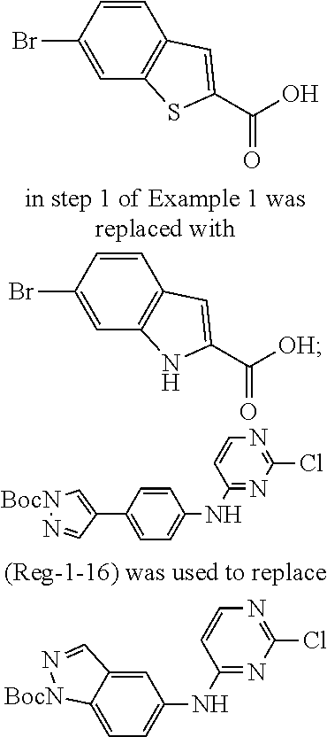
C1=C(Br)C=CC2=C1SC(C(O)=O)=C2.C1=C(Br)C=CC2=C1NC(C([OH])=O)=C2.[BocN]1N=CC(C2=CC=C(NC3=NC(Cl)=NC=C3)C=C2)=C1.C12=CC=C(NC3=NC(Cl)=NC=C3)C=C1C=N[BocN]2
